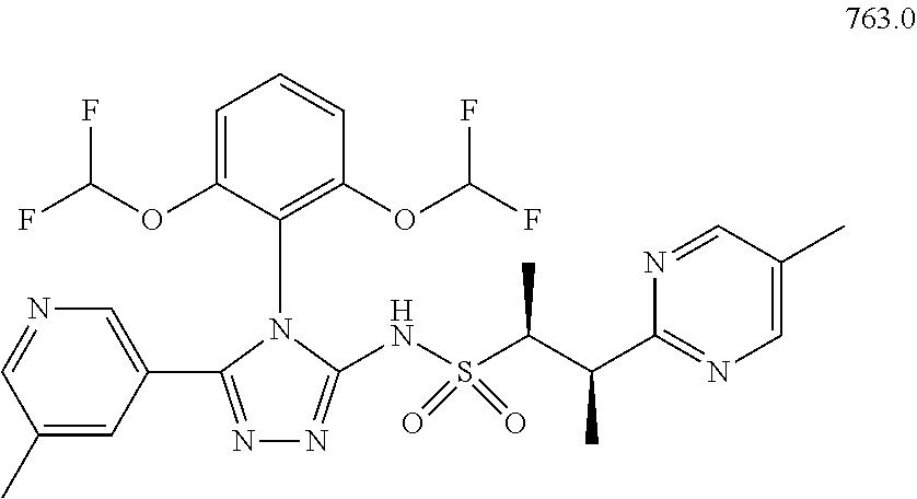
C1(C(C(S(NC2=NN=C(C3=CN=CC(C)=C3)N2C2=C(OC(F)F)C=CC=C2OC(F)F)(=O)=O)C)C)=NC=C(C)C=N1
